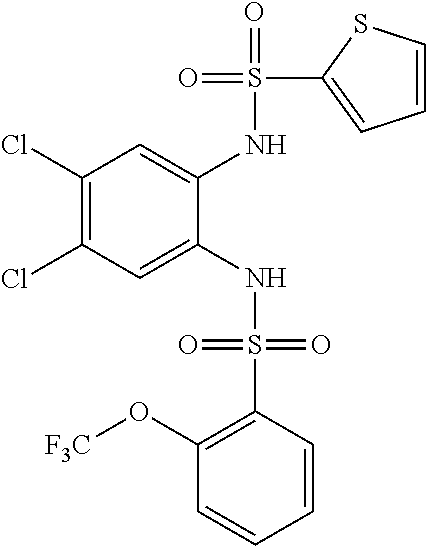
C1(Cl)=C(Cl)C=C(NS(=O)(=O)C2=C(O[F3C])C=CC=C2)C(NS(=O)(C2=CC=CS2)=O)=C1
